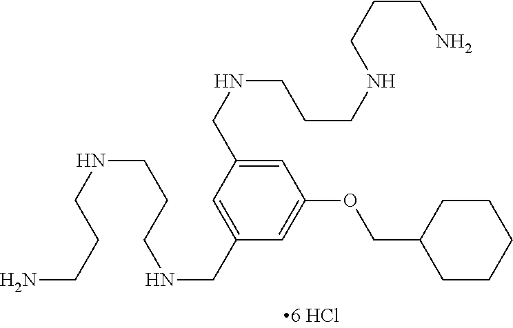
C(CNCCCNCC1=CC(CNCCCNCCCN)=CC(OCC2CCCCC2)=C1)CN
